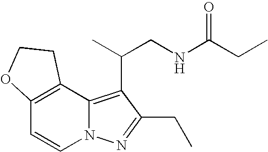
C12=C(C3=C(C(CNC(CC)=O)C)C(CC)=NN3C=C1)CCO2
